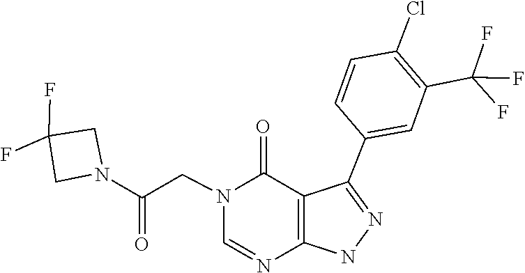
C1=NC2=C(C(C3=CC(C(F)(F)F)=C(Cl)C=C3)=NN2)C(=O)N1CC(N1CC(F)(F)C1)=O
